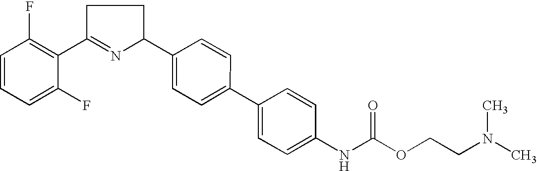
C1=CC=C(F)C(C2=NC(C3=CC=C(C4=CC=C(NC(OCCN(C)C)=O)C=C4)C=C3)CC2)=C1F
